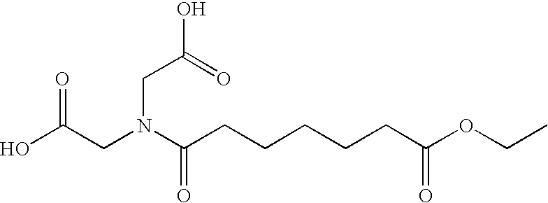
OC(CN(C(CCCCCC(OCC)=O)=O)CC(O)=O)=O
